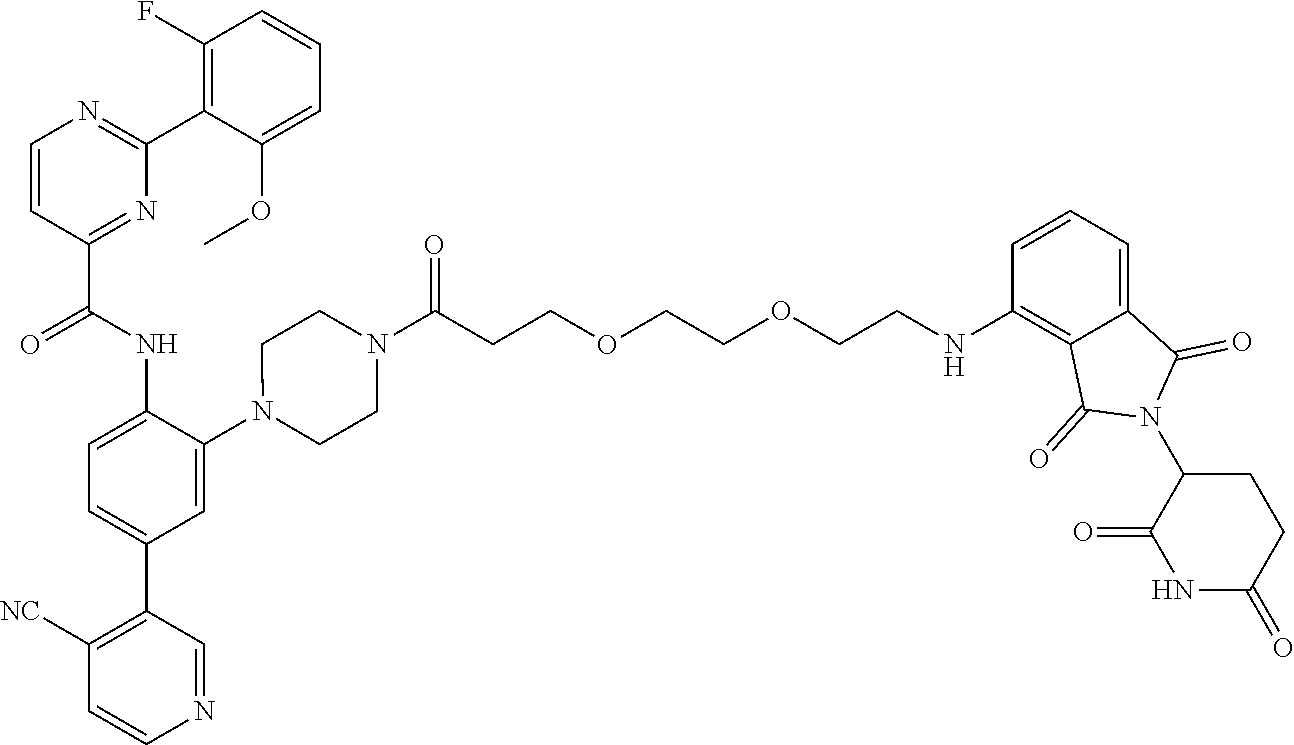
C1=CC(C(NC2=CC=C(C3=C([NC])C=CN=C3)C=C2N2CCN(C(CCOCCOCCNC3=C4C(=CC=C3)C(=O)N(C3C(=O)NC(=O)CC3)C4=O)=O)CC2)=O)=NC(C2=C(F)C=CC=C2OC)=N1
